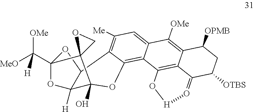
[OMe]C([MeO])([H])C12OC3([H])C(O1)C1=C([Me])C=C4C(=C1OC3(O)C21CO1)C1=C2C(=C4[OMe])C([OPMB])CC([OTBS])C2=O[H]O1
